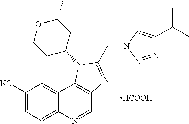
C1([NC])=CC=C2C(=C1)C1=C(C=N2)N=C(CN2N=NC(C(C)C)=C2)N1C1CC(C)OCC1.[HCOOH]
